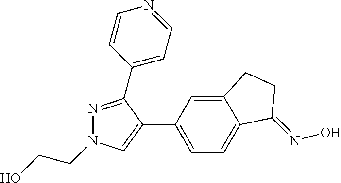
N1=C(C2=CC=NC=C2)C(C2=CC=C3C(=C2)CCC3=NO)=CN1CCO
